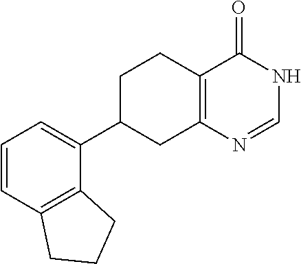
C1=NC2=C(C(=O)N1)CCC(C1=CC=CC3=C1CCC3)C2
